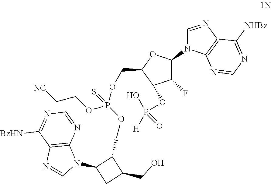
C1(F)C(N2C3=C(N=C2)C([NHBz])=NC=N3)OC(COP(=S)(OCC2C(N3C4=C(N=C3)C([BzHN])=NC=N4)CC2CO)OCC[NC])C1OP(O)([H])=O
